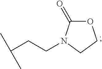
O1C(=O)N(CCC(C)C)CC1
